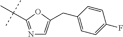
N1=C(C(C)(C)C)OC(CC2=CC=C(F)C=C2)=C1
